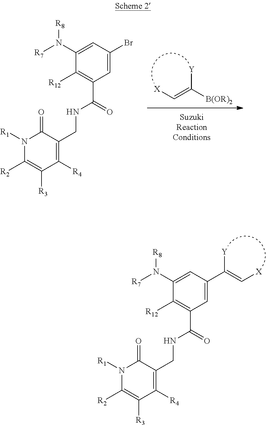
BrC1=CC(C(NCC2=C([R4])C([R3])=C([R2])N([R1])C2=O)=O)=C([R12])C(N([R8])[R7])=C1.[Y]C(=C[X])[B(OR)2].C1(N([R8])[R7])=CC(C([Y])=C[X])=CC(C(NCC2=C([R4])C([R3])=C([R2])N([R1])C2=O)=O)=C1[R12]
